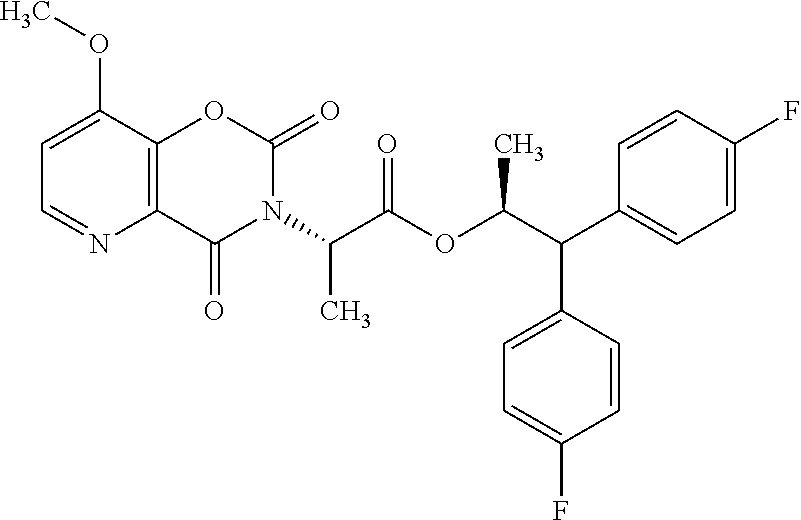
C12=C(C(OC)=CC=N1)OC(=O)N(C(C(OC(C(C1=CC=C(F)C=C1)C1=CC=C(F)C=C1)C)=O)C)C2=O
